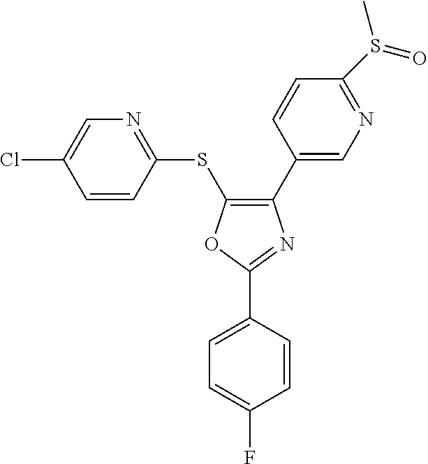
C1(C2=CN=C(S(=O)C)C=C2)=C(SC2=NC=C(Cl)C=C2)OC(C2=CC=C(F)C=C2)=N1
